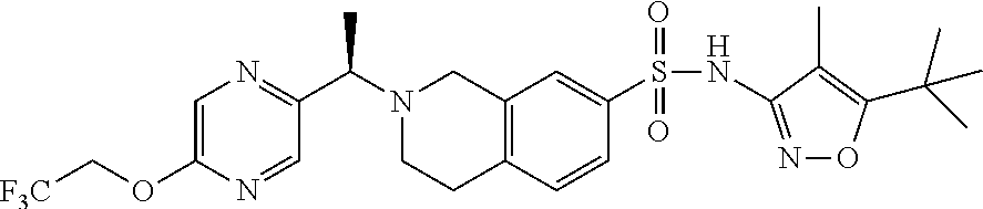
C1=C(OC[F3C])N=CC(C(N2CCC3=C(C2)C=C(S(NC2=NOC(C(C)(C)C)=C2C)(=O)=O)C=C3)C)=N1
